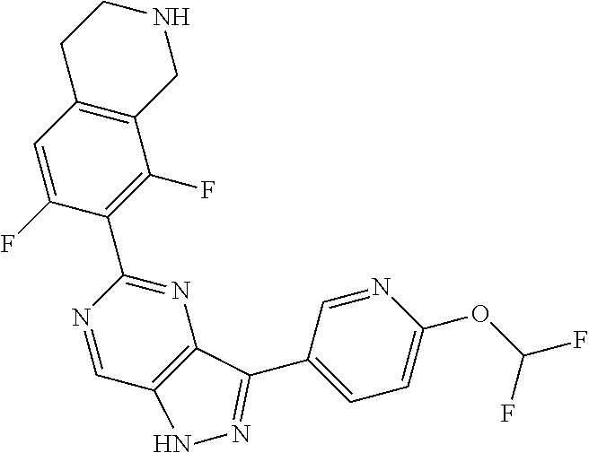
C12=C(C=C(F)C(C3=NC4=C(C=N3)NN=C4C3=CC=C(OC(F)F)N=C3)=C1F)CCNC2
